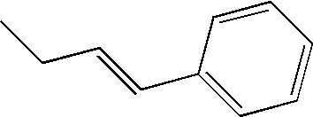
C1(C=CCC)=CC=CC=C1
